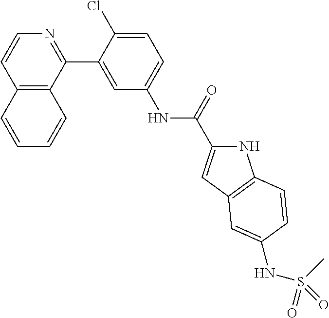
C12=C(C(C3=CC(NC(=O)C4=CC5=C(N4)C=CC(NS(C)(=O)=O)=C5)=CC=C3Cl)=NC=C1)C=CC=C2
